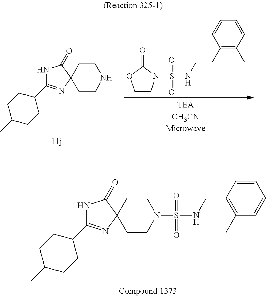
C1CC2(CCN1)N=C(C1CCC(C)CC1)NC2=O.C1(CCNS(=O)(=O)N2CCOC2=O)=C(C)C=CC=C1.C1CC2(CCN1S(NCC1=C(C)C=CC=C1)(=O)=O)N=C(C1CCC(C)CC1)NC2=O
